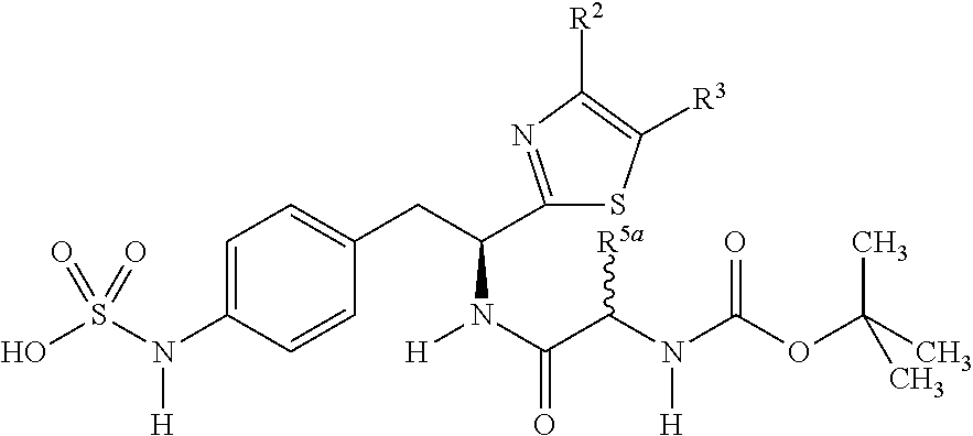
C1=C(N(S(O)(=O)=O)[H])C=CC(CC(C2=NC([R2])=C([R3])S2)N(C(C(N(C(OC(C)(C)C)=O)[H])[R5a])=O)[H])=C1
